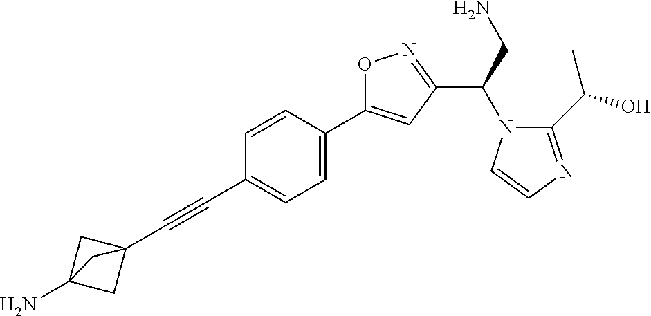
C1=CC(C2=CC(C(N3C(C(O)C)=NC=C3)CN)=NO2)=CC=C1C#CC12CC(N)(C1)C2
